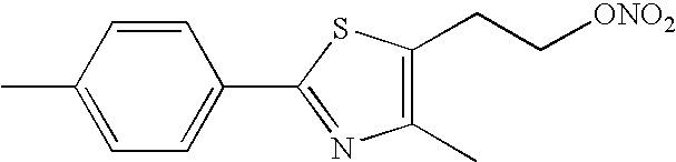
C1(C2=NC(C)=C(CC[ONO2])S2)=CC=C(C)C=C1
